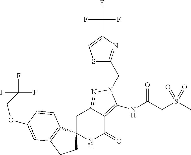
O(C1=CC2=C(C3(CC2)NC(=O)C2=C(NC(CS(C)(=O)=O)=O)N(CC4=NC(C(F)(F)F)=CS4)N=C2C3)C=C1)CC(F)(F)F
